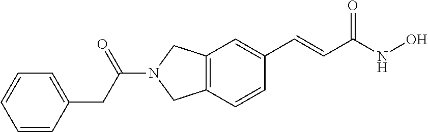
C12=C(C=CC(C=CC(NO)=O)=C1)CN(C(=O)CC1=CC=CC=C1)C2
